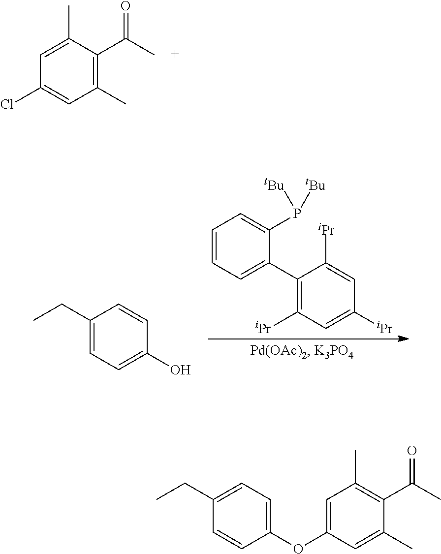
C1(C)=C(C(C)=O)C(C)=CC(Cl)=C1.C1=CC=C(C2=C([iPr])C=C([iPr])C=C2[iPr])C(P([tBu])[tBu])=C1.C1(CC)=CC=C(O)C=C1.C1(OC2=CC(C)=C(C(C)=O)C(C)=C2)=CC=C(CC)C=C1
